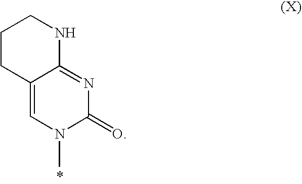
N1(C)C(=O)N=C2C(=C1)CCCN2
